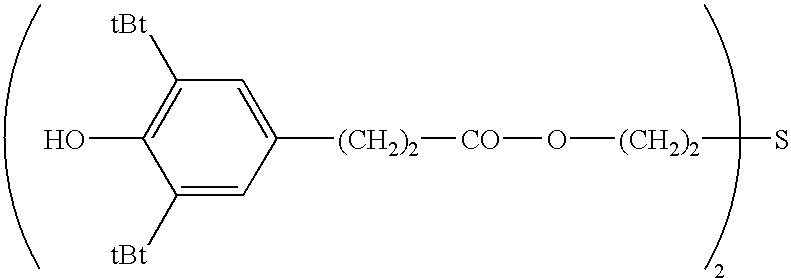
C1([tBt])=CC([(CH2)2][CO]O[(CH2)2]S)=CC([tBt])=C1O
